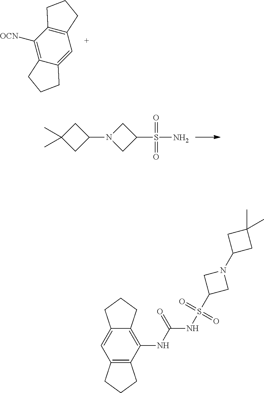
C1([OCN])=C2C(=CC3=C1CCC3)CCC2.C1C(C)(C)CC1N1CC(S(N)(=O)=O)C1.C12=C(NC(=O)NS(C3CN(C4CC(C)(C)C4)C3)(=O)=O)C3=C(C=C1CCC2)CCC3
